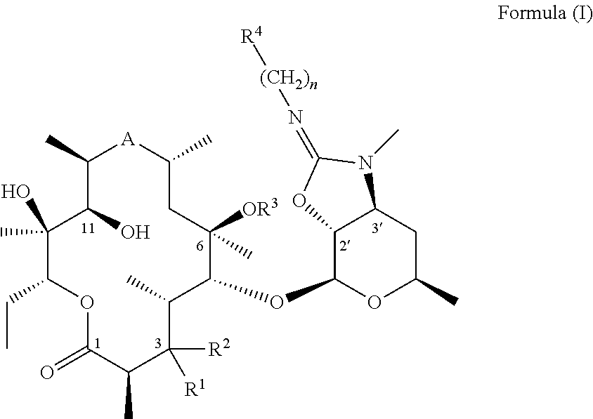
O1C(=O)C(C)C([R2])([R1])C(C)C(OC2OC(C)CC3C2OC(=N[(CH2)n][R4])N3C)C([OR3])(C)CC(C)[A]C(C)C(O)C(C)(O)C1CC
